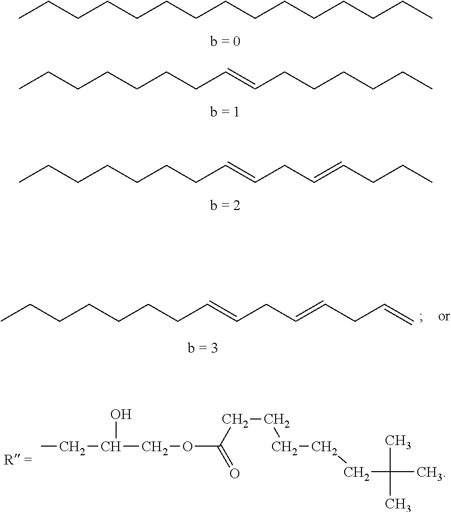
CCCCCCCCCCCCCCC.CCC(COC(=O)CCCCCC(C)(C)C)O.CCCCCCCC=CCCCCCC.CCCCCCCC=CCC=CCCC.CCCCCCCC=CCC=CCC=C
